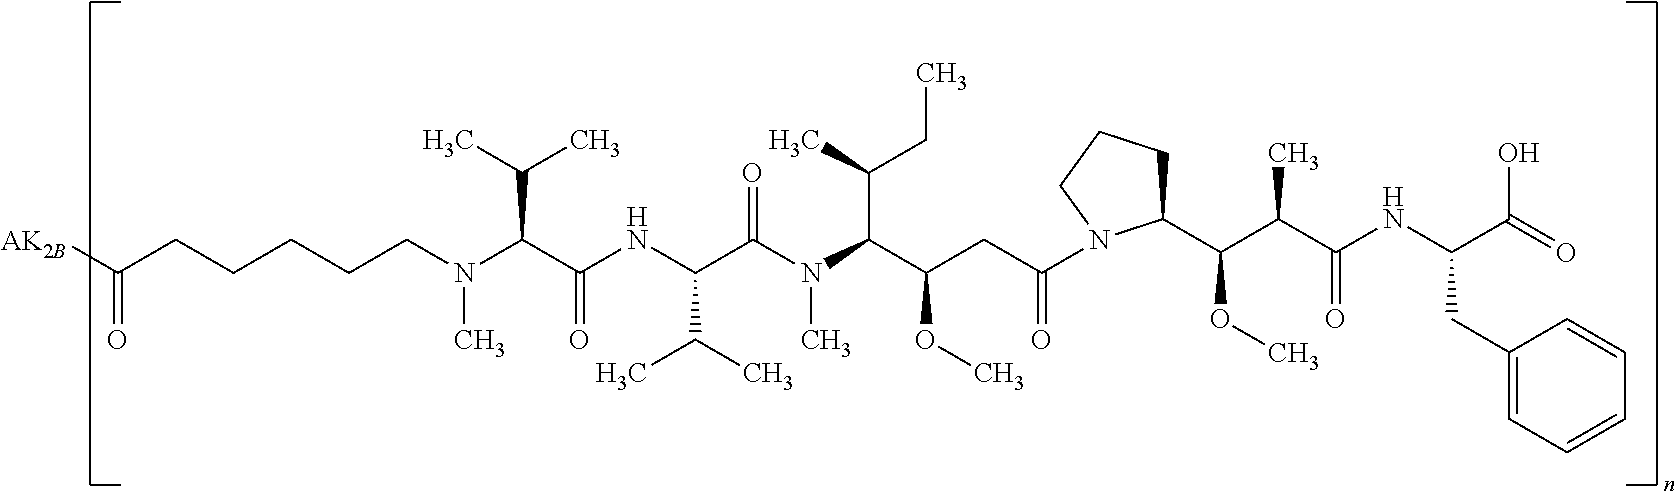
[AK2B]C(CCCCCN(C(C(NC(C(N(C(C(CC(N1C(C(C(C(NC(C(=O)O)CC2=CC=CC=C2)=O)C)OC)CCC1)=O)OC)C(CC)C)C)=O)C(C)C)=O)C(C)C)C)=O
